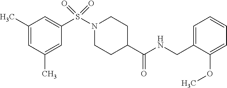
C1(C)=CC(C)=CC(S(N2CCC(C(NCC3=CC=CC=C3OC)=O)CC2)(=O)=O)=C1
